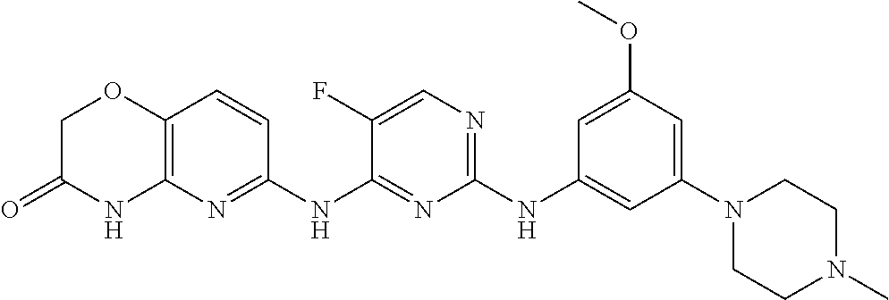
C1(NC2=CC(N3CCN(C)CC3)=CC(OC)=C2)=NC=C(F)C(NC2=NC3=C(C=C2)OCC(=O)N3)=N1
